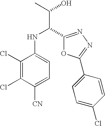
C1(Cl)=C(Cl)C([CN])=CC=C1NC(C(O)C)C1=NN=C(C2=CC=C(Cl)C=C2)O1
